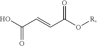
C(=O)(O)C=CC(O[R])=O
